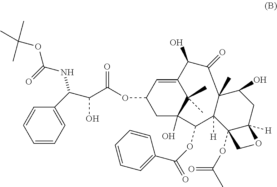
C(C(OC1CC2(O)C(C)(C)C(=C1)C(O)C(=O)C1(C)C([H])(C2OC(=O)C2=CC=CC=C2)C2(OC(=O)C)C([H])(CC1O)OC2)=O)(O)C(C1=CC=CC=C1)NC(=O)OC(C)(C)C
